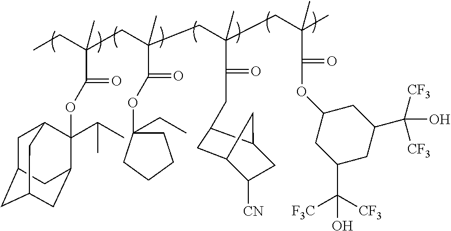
CCC(CC(C)(C(=O)OC1(CC)CCCC1)CC(CC(C)(C)C(=O)OC1CC(C(O)([CF3])[CF3])CC(C([CF3])(O)[F3C])C1)(C)C(=O)CC1CC2C([CN])CC1C2)(C)C(=O)OC1(C(C)C)C2CC3CC(CC1C3)C2
